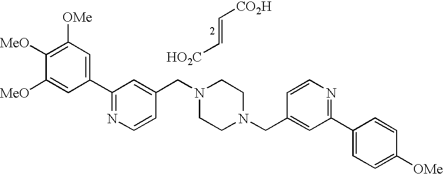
C1([OMe])=C([MeO])C([MeO])=CC(C2=NC=CC(CN3CCN(CC4=CC(C5=CC=C([OMe])C=C5)=NC=C4)CC3)=C2)=C1.C(=C[HO2C])[CO2H]
